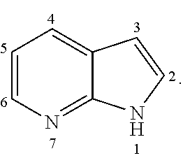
C1=CN=C2C(=C1)C=CN2
